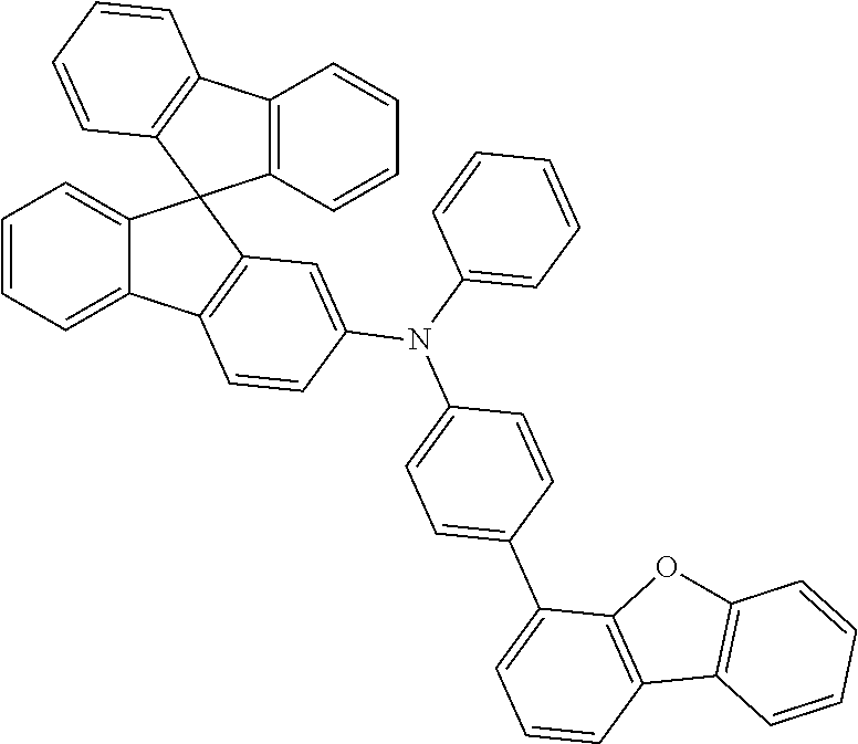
C1=CC=C2C(=C1)C1(C3=C2C=CC(N(C2=CC=CC=C2)C2=CC=C(C4=CC=CC5=C4OC4=C5C=CC=C4)C=C2)=C3)C2=C(C3=C1C=CC=C3)C=CC=C2
